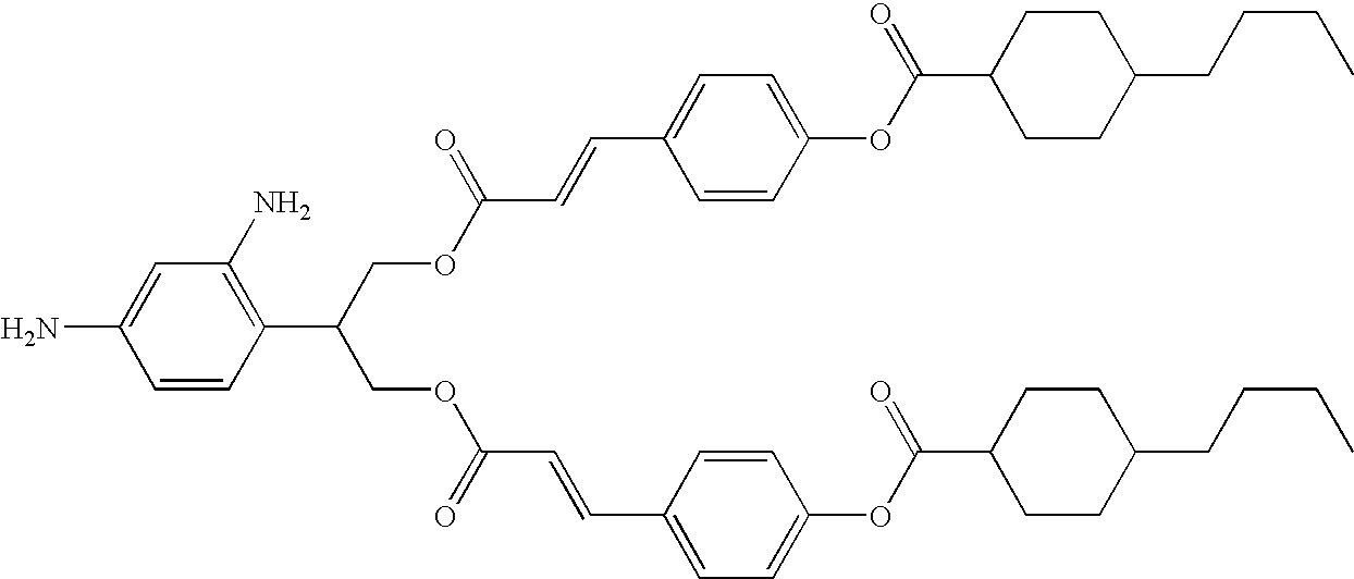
C(COC(C=CC1=CC=C(OC(C2CCC(CCCC)CC2)=O)C=C1)=O)(COC(C=CC1=CC=C(OC(C2CCC(CCCC)CC2)=O)C=C1)=O)C1=C(N)C=C(N)C=C1
